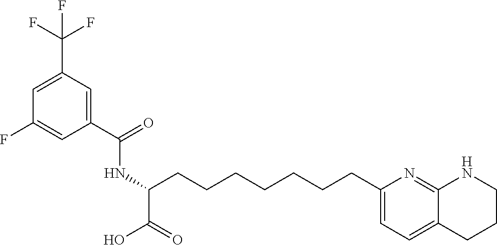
C1(C(=O)NC(C(=O)O)CCCCCCCC2=CC=C3C(=N2)NCCC3)=CC(C(F)(F)F)=CC(F)=C1
